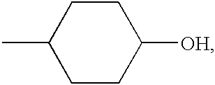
C1CC([OH])CCC1C
